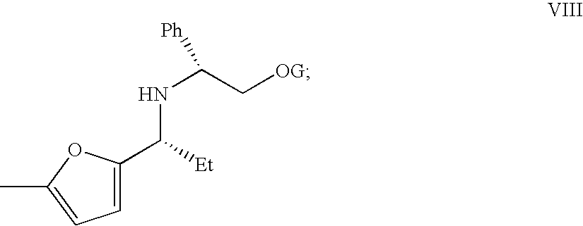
C1=C(C([Et])NC(C[OG])[Ph])OC(C)=C1
